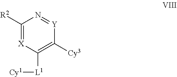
C1([R2])=[X]C([L1][Cy1])=C([Cy3])[Y]=N1
